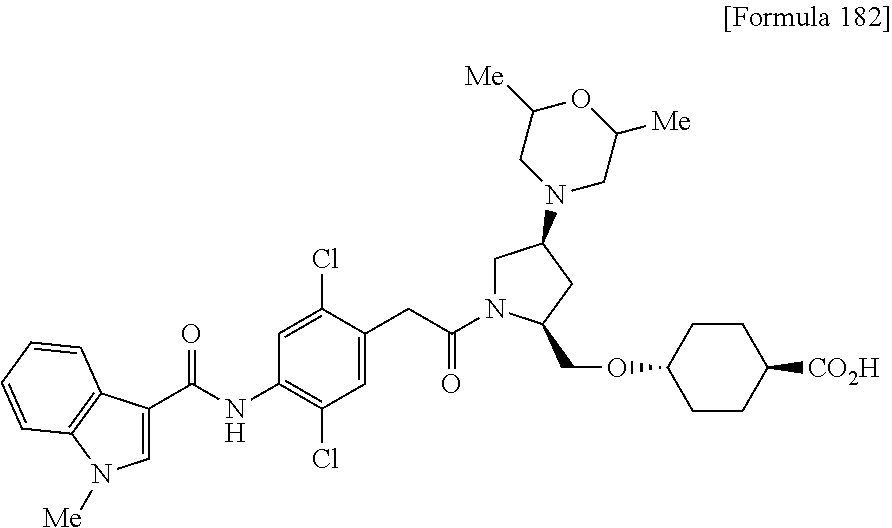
C1=C(C(NC2=C(Cl)C=C(CC(N3CC(N4CC([Me])OC([Me])C4)CC3COC3CCC([CO2H])CC3)=O)C(Cl)=C2)=O)C2=C(C=CC=C2)N1[Me]
